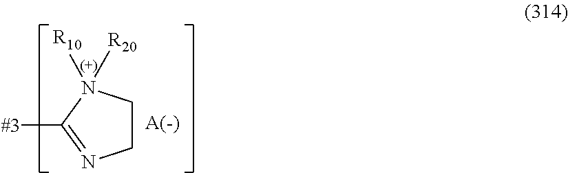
C1CN([R10])([R20])C([#3])=N1
